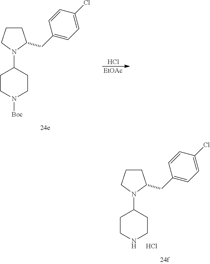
C1CCN(C2CCN([Boc])CC2)C1CC1=CC=C(Cl)C=C1.Cl.[EtOAc].C1CCN(C2CCNCC2)C1CC1=CC=C(Cl)C=C1.Cl
